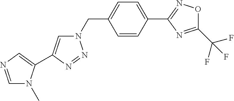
N1(CC2=CC=C(C3=NOC(C(F)(F)F)=N3)C=C2)C=C(C2=CN=CN2C)N=N1
